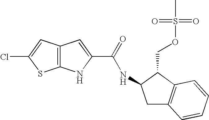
C12=C(C=C(Cl)S1)C=C(C(NC1CC3=C(C1COS(C)(=O)=O)C=CC=C3)=O)N2
